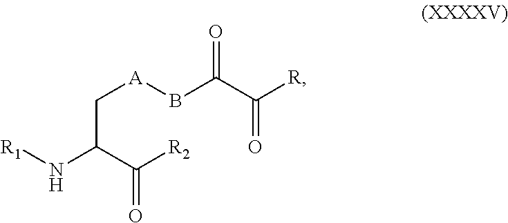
C(C(C(=O)[R2])N[R1])[A]BC(C([R])=O)=O
